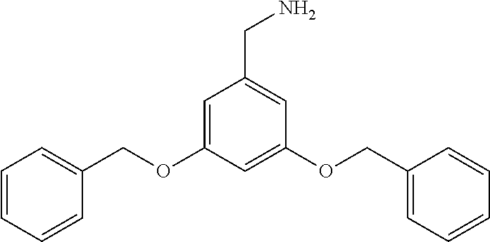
C1=CC=CC(COC2=CC(CN)=CC(OCC3=CC=CC=C3)=C2)=C1
